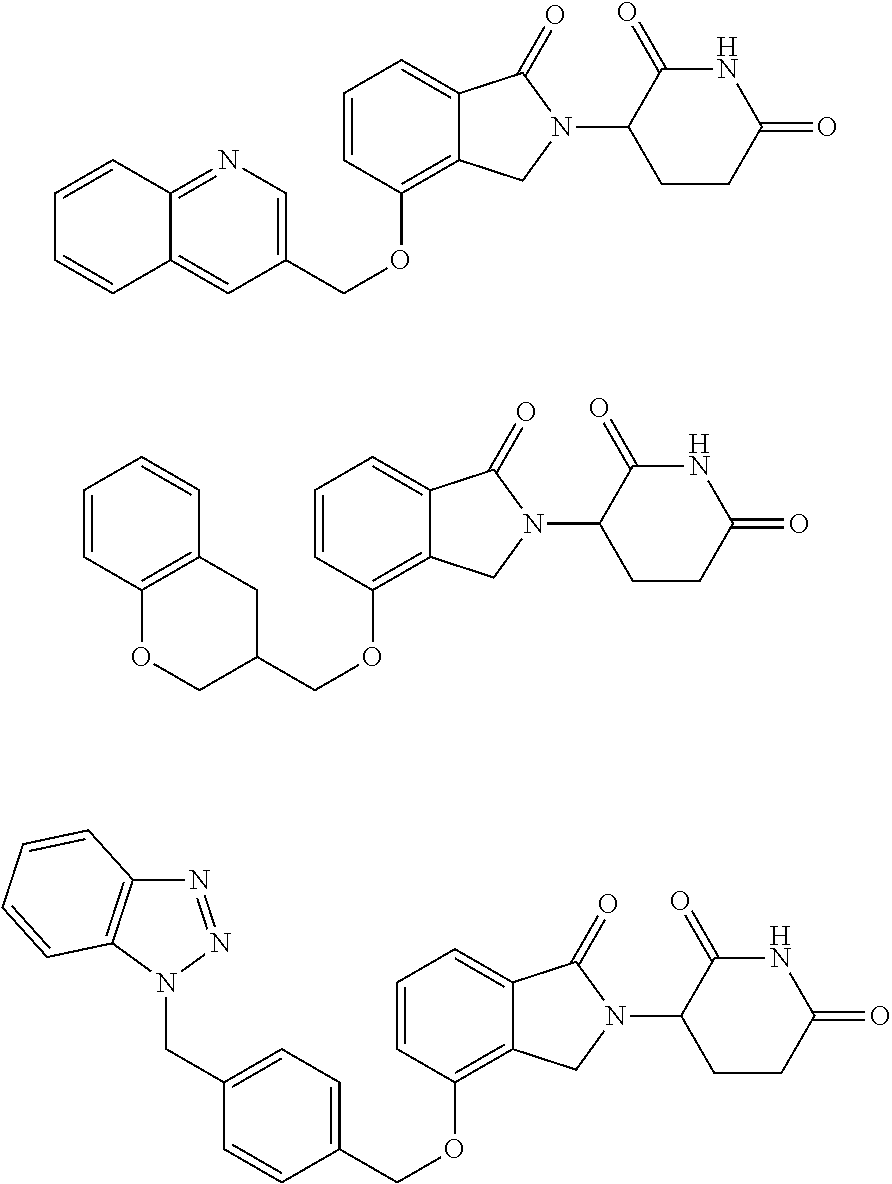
C1(OCC2=CN=C3C(=C2)C=CC=C3)=C2C(=CC=C1)C(=O)N(C1CCC(=O)NC1=O)C2.C1(OCC2CC3=C(OC2)C=CC=C3)=C2C(=CC=C1)C(=O)N(C1CCC(=O)NC1=O)C2.C1(OCC2=CC=C(CN3N=NC4=C3C=CC=C4)C=C2)=C2C(=CC=C1)C(=O)N(C1CCC(=O)NC1=O)C2
